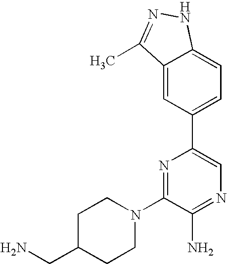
C1C(CN)CCN(C2=NC(C3=CC=C4C(=C3)C(C)=NN4)=CN=C2N)C1
